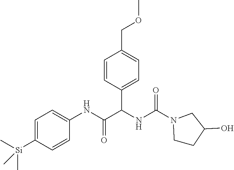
C1=C([Si](C)(C)C)C=CC(NC(=O)C(NC(N2CCC(O)C2)=O)C2=CC=C(COC)C=C2)=C1
